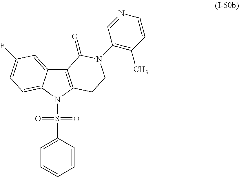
C12=C(N(S(C3=CC=CC=C3)(=O)=O)C3=CC=C(F)C=C13)CCN(C1=C(C)C=CN=C1)C2=O
